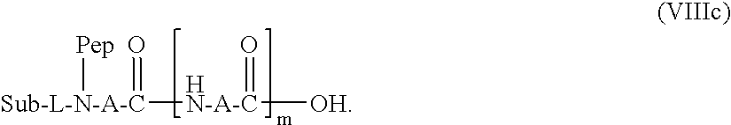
[Sub-L-N-A-C]([Pep])([HN-A-C]([OH])=O)=O
